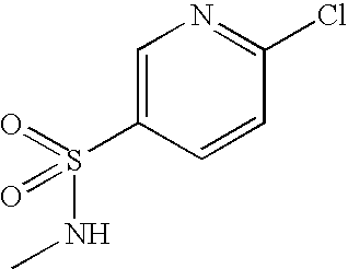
O=S(C1=CN=C(Cl)C=C1)(NC)=O
